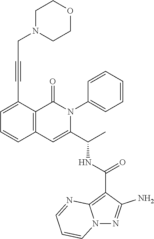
C1=C(C#CCN2CCOCC2)C2=C(C=C1)C=C(C(C)NC(C1=C3N(N=C1N)C=CC=N3)=O)N(C1=CC=CC=C1)C2=O
